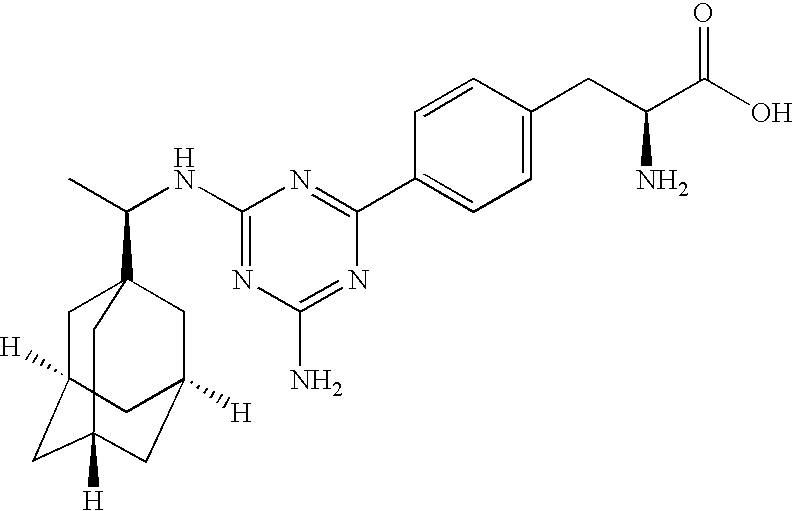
C1(C2=CC=C(CC(C(O)=O)N)C=C2)=NC(NC(C)C23CC4([H])CC([H])(CC([H])(C2)C4)C3)=NC(N)=N1
